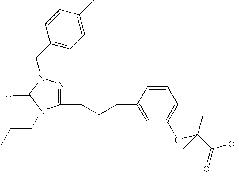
C1(CCCC2=CC(OC(C(O)=O)(C)C)=CC=C2)=NN(CC2=CC=C(C)C=C2)C(=O)N1CCC
